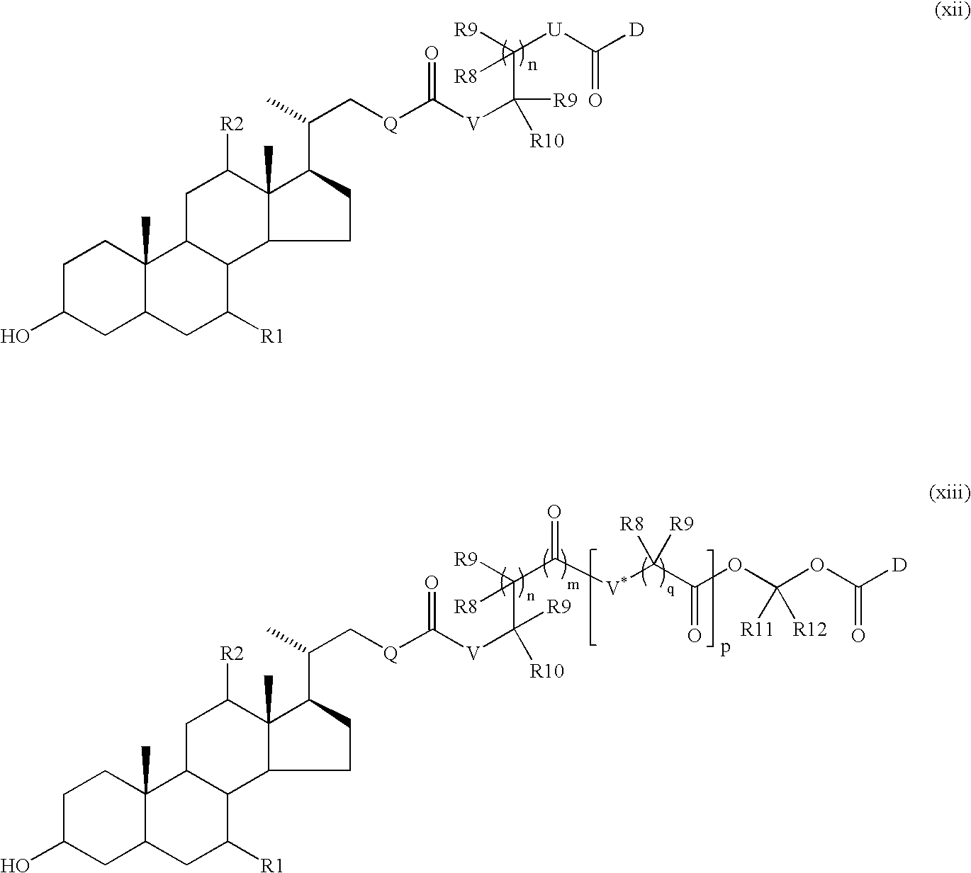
C1C(O)CC2C(C)(C1)C1C(C([R1])C2)C2C(C)(C([R2])C1)C(C(C)C[Q]C([V]C(C([R9])([R8])C([V*]C(C(=O)OC(OC([D])=O)([R11])[R12])([R8])[R9])=O)([R9])[R10])=O)CC2.C1C(O)CC2C(C)(C1)C1C(C([R1])C2)C2C(C)(C([R2])C1)C(C(C)C[Q]C([V]C(C([U]C([D])=O)([R9])[R8])([R9])[R10])=O)CC2
